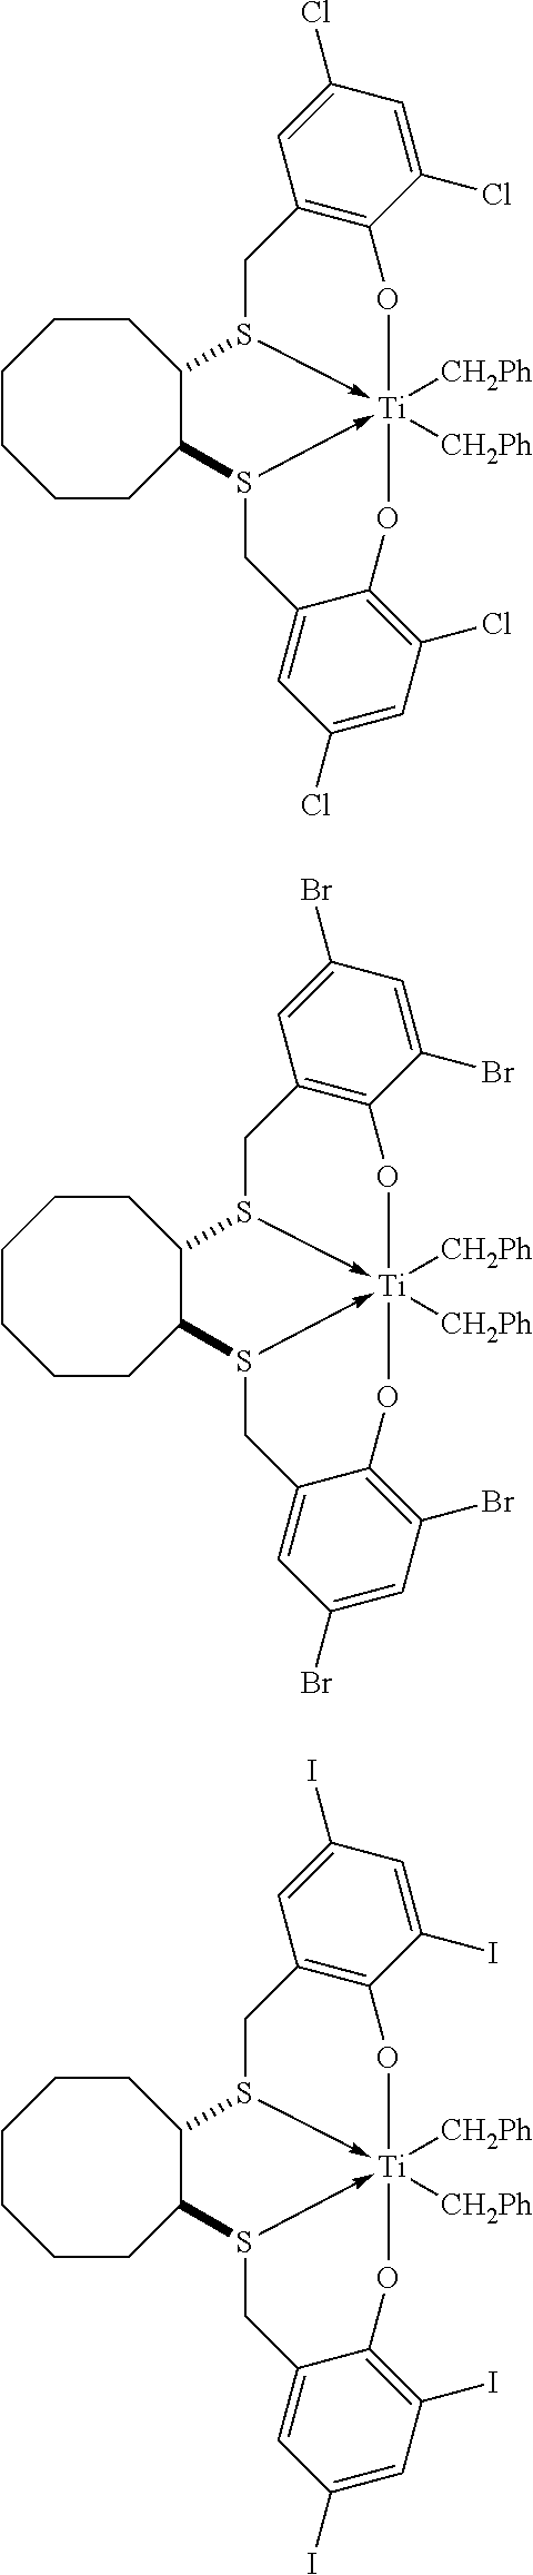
C1CC2C(CCCC1)S1->[Ti]3([CH2Ph])([CH2Ph])(-S2CC2=CC(Cl)=CC(Cl)=C2O3)OC2=C(C1)C=C(Cl)C=C2Cl.C1CC2C(CCCC1)S1->[Ti]3([CH2Ph])([CH2Ph])(-S2CC2=CC(Br)=CC(Br)=C2O3)OC2=C(C1)C=C(Br)C=C2Br.C1CC2C(CCCC1)S1->[Ti]3([CH2Ph])([CH2Ph])(-S2CC2=CC(I)=CC(I)=C2O3)OC2=C(C1)C=C(I)C=C2I
